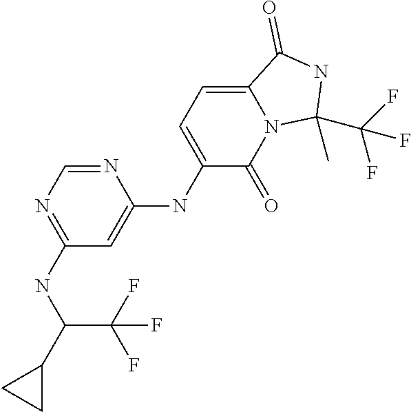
C1(NC(C2CC2)C(F)(F)F)=NC=NC(NC2=CC=C3N(C2=O)C(C)(C(F)(F)F)NC3=O)=C1
